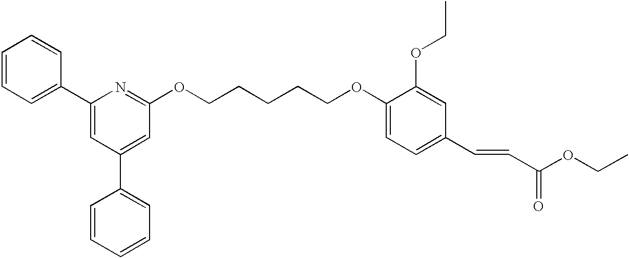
C1=CC=C(C2=CC(C3=CC=CC=C3)=CC(OCCCCCOC3=CC=C(C=CC(OCC)=O)C=C3OCC)=N2)C=C1
